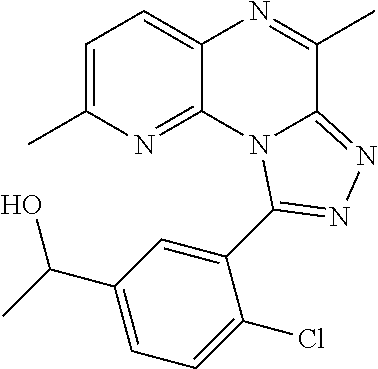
C1=C(C)N=C2C(=C1)N=C(C)C1=NN=C(C3=CC(C(C)O)=CC=C3Cl)N21
